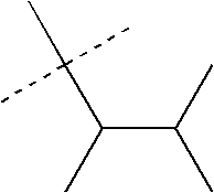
C(C(C)C(C)C)(C)(C)C
